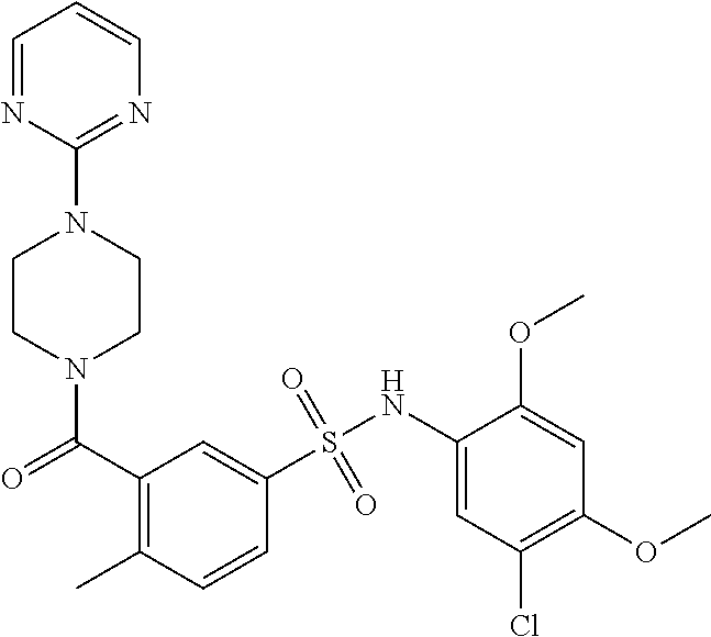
N1(C(C2=C(C)C=CC(S(NC3=CC(Cl)=C(OC)C=C3OC)(=O)=O)=C2)=O)CCN(C2=NC=CC=N2)CC1
